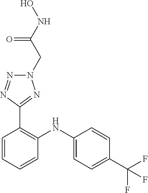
C1=CC(C(F)(F)F)=CC=C1NC1=C(C2=NN(CC(NO)=O)N=N2)C=CC=C1
